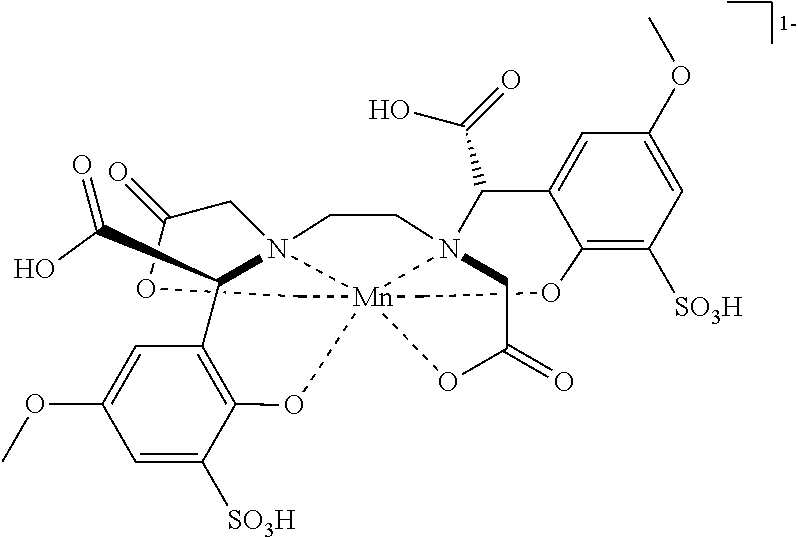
C1(=O)CN23CCN45[Mn]2(CO1)(COC1=C([SO3H])C=C(OC)C=C1C4C(=O)O)(OC(=O)C5)OC1=C(C3C(O)=O)C=C(OC)C=C1[SO3H]
